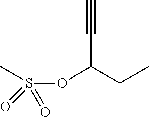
C#CC(OS(C)(=O)=O)CC
